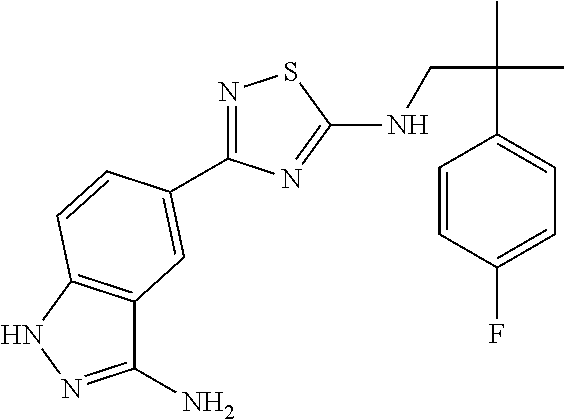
N1=C(C2=CC3=C(NN=C3N)C=C2)N=C(NCC(C)(C)C2=CC=C(F)C=C2)S1
